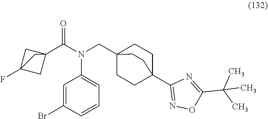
C1=C(Br)C=CC=C1N(C(C12CC(F)(C1)C2)=O)CC12CCC(C3=NOC(C(C)(C)C)=N3)(CC1)CC2
